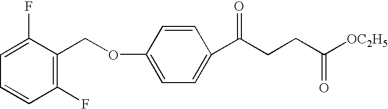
C1(F)=CC=CC(F)=C1COC1=CC=C(C(CCC([OC2H5])=O)=O)C=C1
